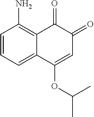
C1=CC=C2C(=C1N)C(=O)C(=O)C=C2OC(C)C
